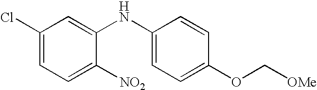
C1(Cl)=CC=C([NO2])C(NC2=CC=C(OC[OMe])C=C2)=C1
